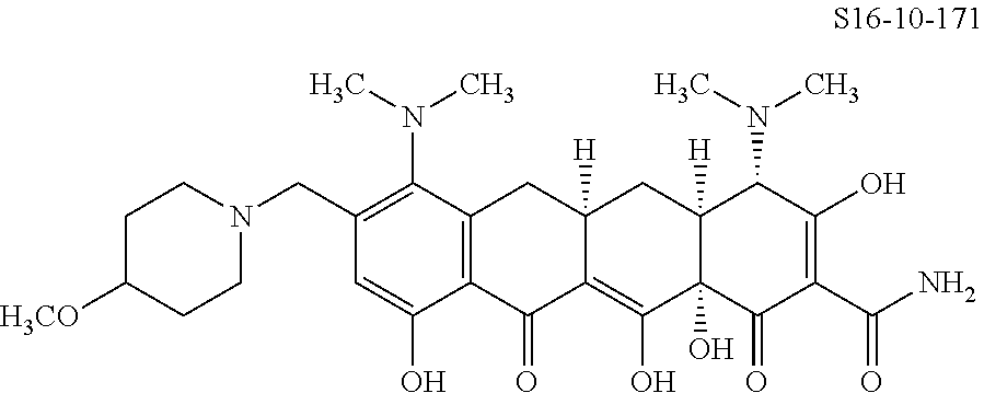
C1(CN2CCC([H3CO])CC2)=C(N(C)C)C2=C(C(O)=C1)C(=O)C1=C(O)C3(O)C([H])(CC1([H])C2)C(N(C)C)C(O)=C(C(N)=O)C3=O
